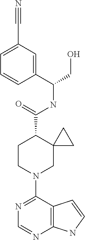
N1=C(N2CC3(C(C(=O)NC(C4=CC(C#N)=CC=C4)CO)CC2)CC3)C2=C(N=C1)NC=C2
